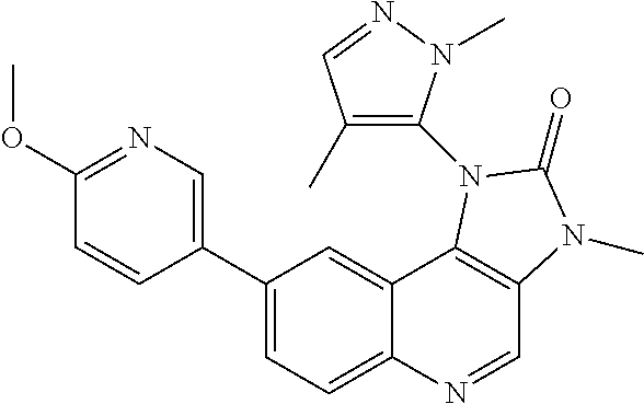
C1(C2=CN=C(OC)C=C2)=CC=C2C(=C1)C1=C(C=N2)N(C)C(=O)N1C1=C(C)C=NN1C
